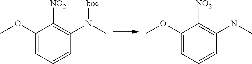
C1=CC=C(OC)C([NO2])=C1N([boc])C.C1=CC=C(OC)C([NO2])=C1NC
